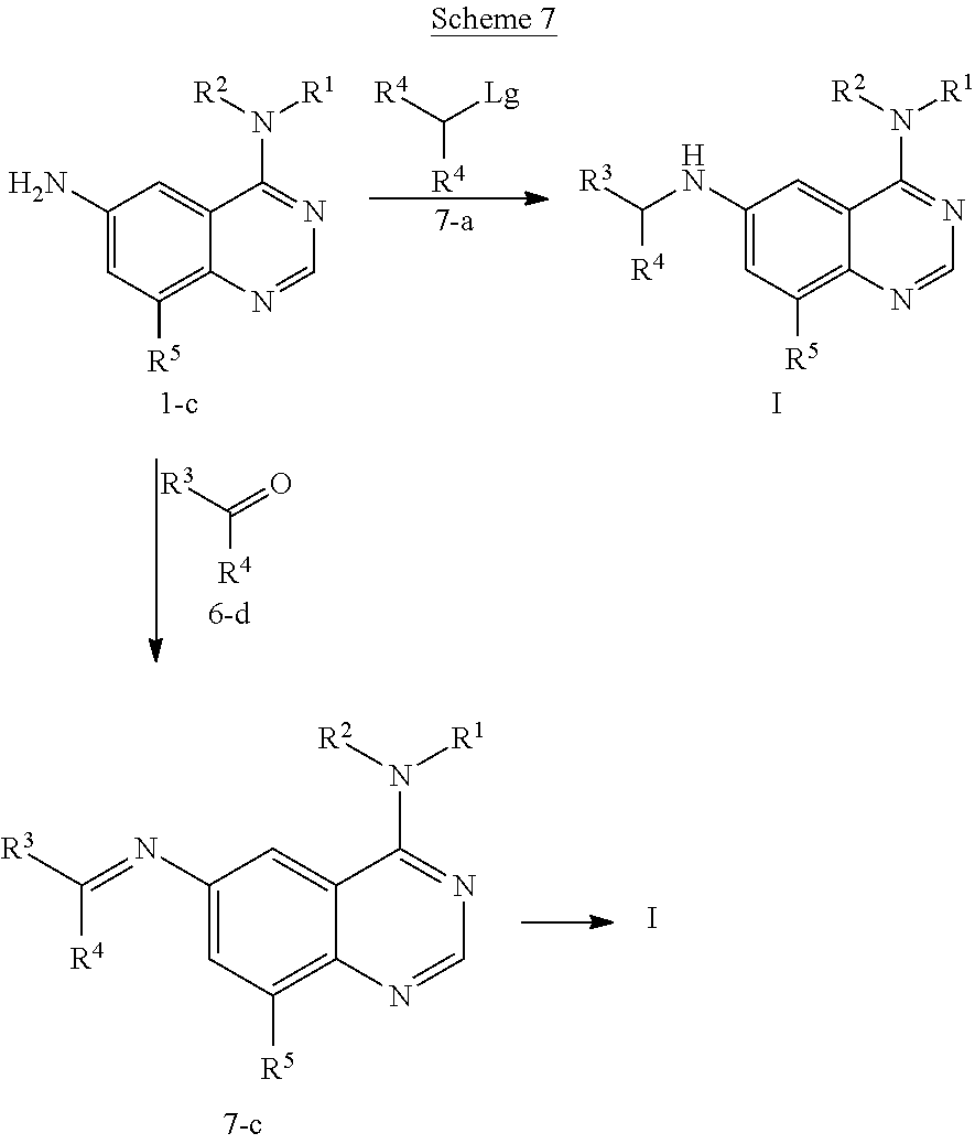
C1(N)=CC([R5])=C2C(=C1)C(N([R1])[R2])=NC=N2.[R4]C(=O)[R3].[R4]C([Lg])[R4].C1(NC([R3])[R4])=CC([R5])=C2C(=C1)C(N([R1])[R2])=NC=N2.I.C1(N=C([R4])[R3])=CC([R5])=C2C(=C1)C(N([R1])[R2])=NC=N2.I
